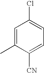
C1=C(C)C([CN])=CC=C1Cl
